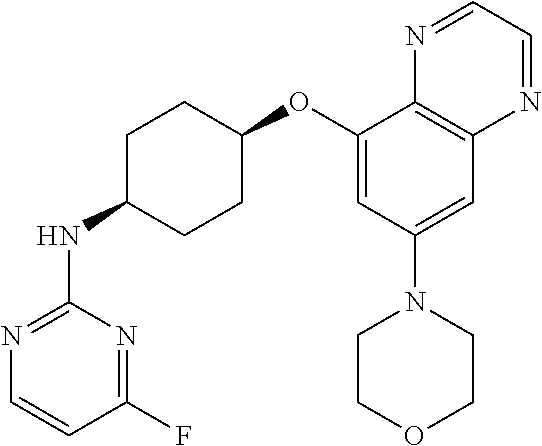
N1=C(F)C=CN=C1NC1CCC(OC2=CC(N3CCOCC3)=CC3=C2N=CC=N3)CC1
